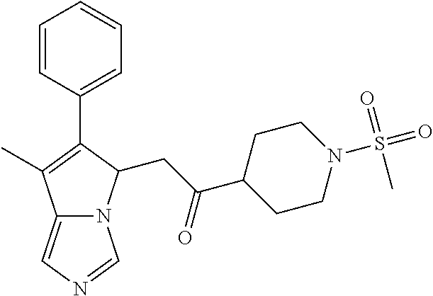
C12=CN=CN1C(CC(C1CCN(S(=O)(=O)C)CC1)=O)C(C1=CC=CC=C1)=C2C
